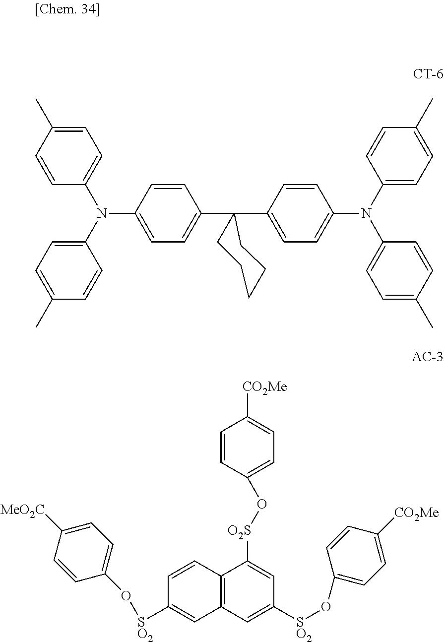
N(C1=CC=C(C2(C3=CC=C(N(C4=CC=C(C)C=C4)C4=CC=C(C)C=C4)C=C3)CCCCC2)C=C1)(C1=CC=C(C)C=C1)C1=CC=C(C)C=C1.C12=C(C=CC([SO2]OC3=CC=C([MeO2C])C=C3)=C1)C([O2S]OC1=CC=C([CO2Me])C=C1)=CC([SO2]OC1=CC=C([CO2Me])C=C1)=C2
